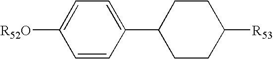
C1=CC(C2CCC([R53])CC2)=CC=C1[R52O]
